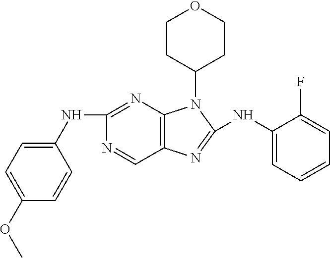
C1(NC2=CC=CC=C2F)=NC2=C(N=C(NC3=CC=C(OC)C=C3)N=C2)N1C1CCOCC1
